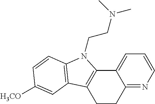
C12=CC=CN=C1CCC1=C2N(CCN(C)C)C2=C1C=C([H3CO])C=C2
